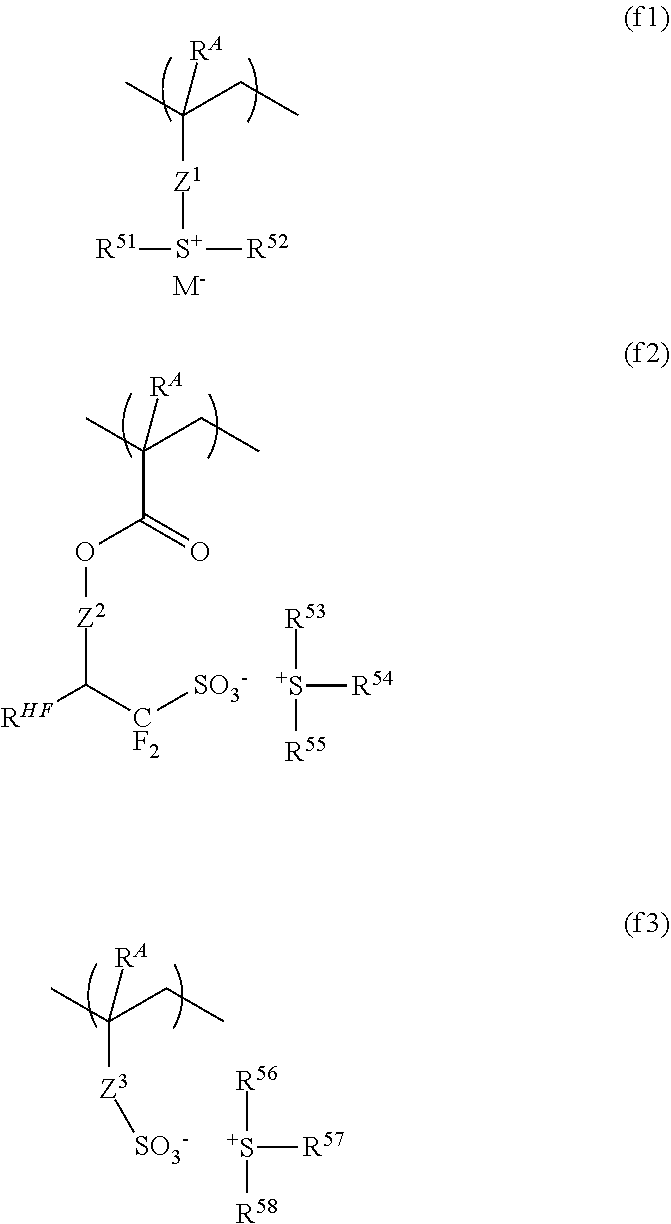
[Z1]([S+]([R52])[R51])C(CC)(C)[RA].[M-].C(C(CC)(C)[RA])(=O)O[Z2]C([RHF])[CF2][SO3-].[S+]([R53])([R54])[R55].[Z3](C(CC)(C)[RA])[SO3-].[S+]([R56])([R57])[R58]
